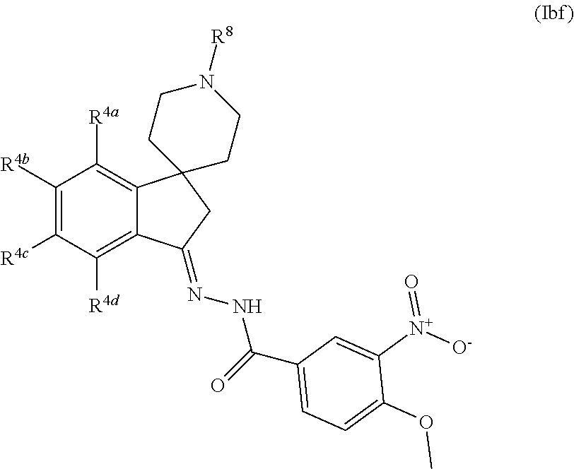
C1([R4b])=C([R4c])C([R4d])=C2C(=C1[R4a])C1(CC2=NNC(=O)C2=CC=C(OC)C([N+]([O-])=O)=C2)CCN([R8])CC1
